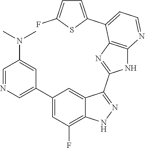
C1=NC=C(C2=CC(F)=C3C(=C2)C(C2=NC4=C(N2)N=CC=C4C2=CC=C(F)S2)=NN3)C=C1N(C)C
